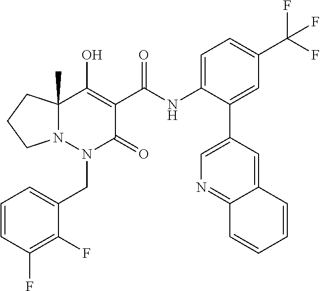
C1=CC(F)=C(F)C(CN2C(=O)C(C(=O)NC3=CC=C(C(F)(F)F)C=C3C3=CN=C4C(=C3)C=CC=C4)=C(O)C3(C)N2CCC3)=C1
